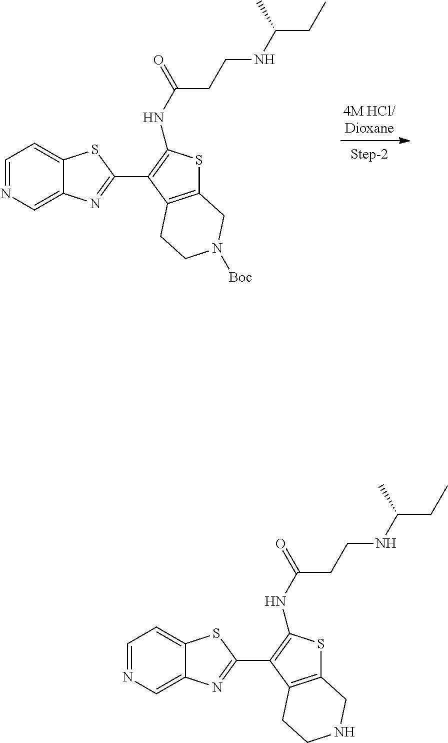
C1=NC=C2C(=C1)SC(C1=C(NC(=O)CCNC(CC)C)SC3=C1CCN([Boc])C3)=N2.C1=NC=C2C(=C1)SC(C1=C(NC(=O)CCNC(CC)C)SC3=C1CCNC3)=N2
